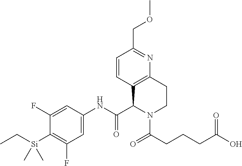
C1=CC2=C(N=C1COC)CCN(C(CCCC(O)=O)=O)C2C(NC1=CC(F)=C([Si](CC)(C)C)C(F)=C1)=O
